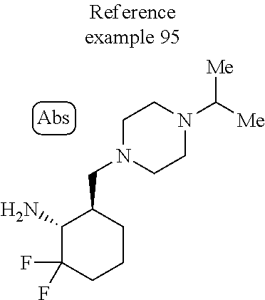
NC1C(F)(F)CCCC1CN1CCN(C([Me])[Me])CC1
